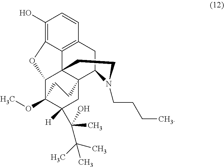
C1(O)=C2C3=C(C=C1)CC1C45C3(C(C(OC)(C([H])(C(C(C)(C)C)(C)O)C4)CC5)O2)CCN1CCCC
